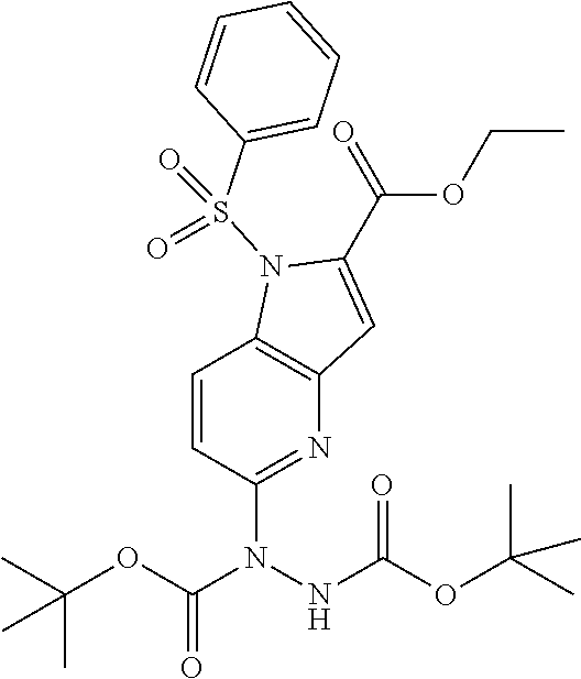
C(OCC)(C1=CC2=C(N1S(C1=CC=CC=C1)(=O)=O)C=CC(N(NC(OC(C)(C)C)=O)C(OC(C)(C)C)=O)=N2)=O
